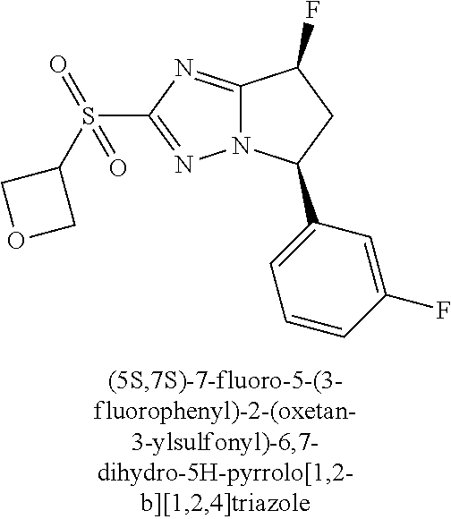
C12=NC(S(C3COC3)(=O)=O)=NN1C(C1=CC=CC(F)=C1)CC2F
